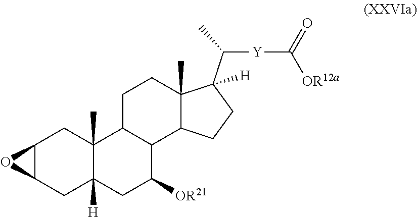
C12(C)C([H])(CC([OR21])C3C1CCC1(C)C3CCC1(C(C)[Y]C([OR12a])=O)[H])CC1C(C2)O1
